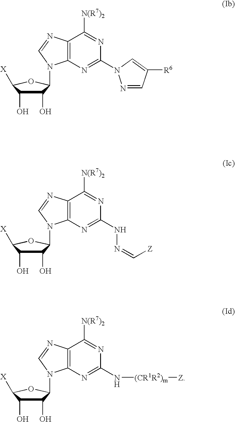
C12=C(N=C(N3N=CC([R6])=C3)N=C1[N(R7)2])N(C1C(O)C(O)C([X])O1)C=N2.C12=C(N=C(NN=C[Z])N=C1[N(R7)2])N(C1C(O)C(O)C([X])O1)C=N2.C12=C(N=C(N[(CR1R2)m][Z])N=C1[N(R7)2])N(C1C(O)C(O)C([X])O1)C=N2
